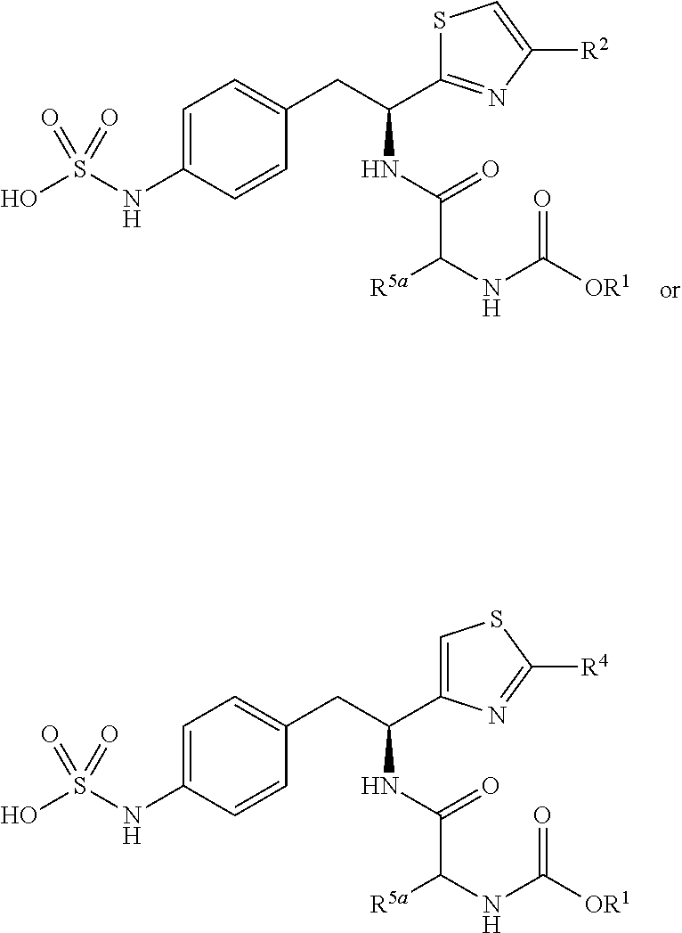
C1=C(NS(O)(=O)=O)C=CC(CC(C2=NC([R2])=CS2)NC(C(NC([OR1])=O)[R5a])=O)=C1.C1=C(NS(O)(=O)=O)C=CC(CC(C2=CSC([R4])=N2)NC(C(NC([OR1])=O)[R5a])=O)=C1
